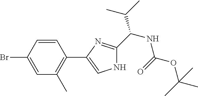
C1=CC(Br)=CC(C)=C1C1=CNC(C(C(C)C)NC(=O)OC(C)(C)C)=N1
